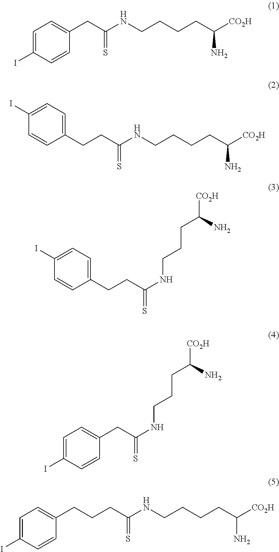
C1=C(I)C=CC(CC(NCCCCC([CO2H])N)=S)=C1.C1(I)=CC=C(CCC(NCCCCC([CO2H])N)=S)C=C1.C1(I)=CC=C(CCC(=S)NCCCC([CO2H])N)C=C1.C1=C(I)C=CC(CC(NCCCC([CO2H])N)=S)=C1.C1=C(I)C=CC(CCCC(NCCCCC([CO2H])N)=S)=C1
